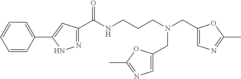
C1=CC(C2=CC(C(NCCCN(CC3=CN=C(C)O3)CC3=CN=C(C)O3)=O)=NN2)=CC=C1
